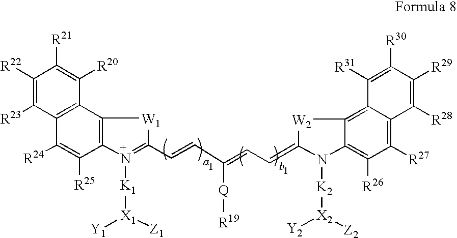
C12=C(C([R24])=C([R25])C3=C1[W1]C(C=CC(=CC=C1[W2]C4=C5C(=C([R27])C([R26])=C4N1[K2][X2]([Y2])[Z2])C([R28])=C([R29])C([R30])=C5[R31])[Q][R19])=N3[K1][X1]([Y1])[Z1])C([R23])=C([R22])C([R21])=C2[R20]
